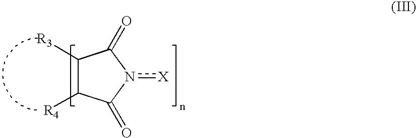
C1([R3])C([R4])C(=O)n([X])C1=O
